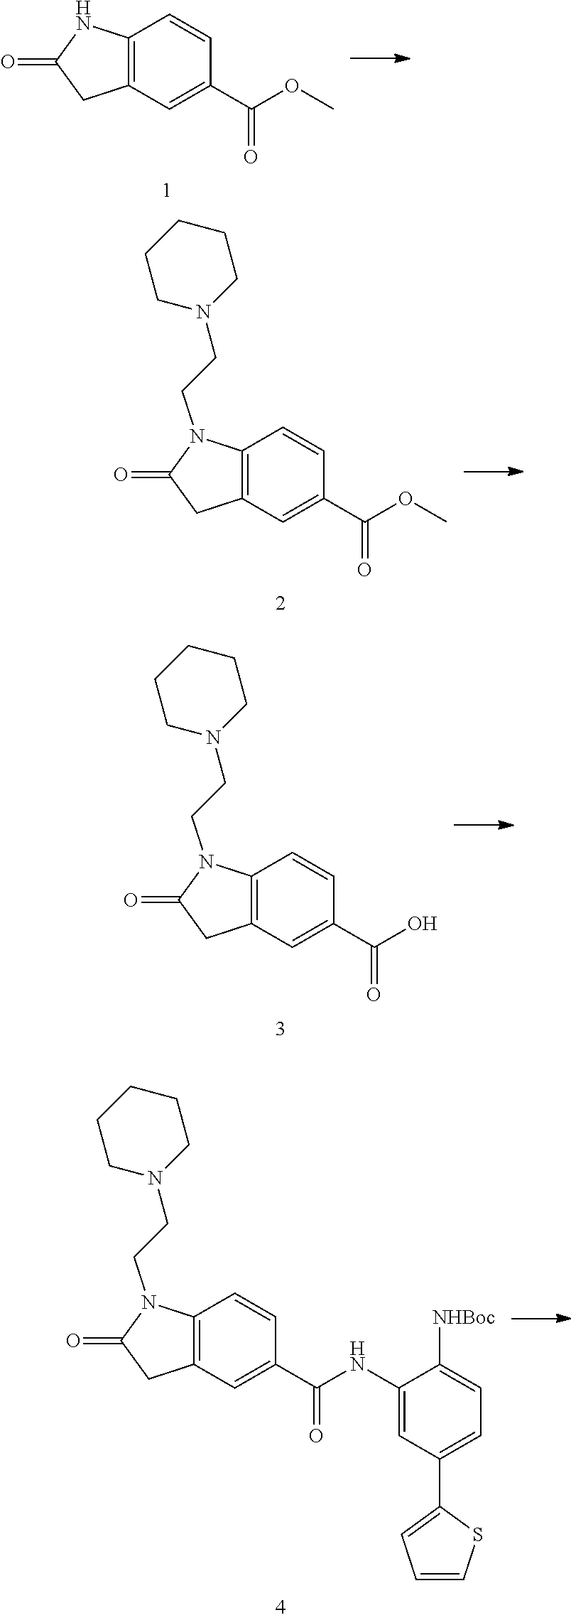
C12=C(C=C(C(OC)=O)C=C1)CC(=O)N2.C12=C(C=C(C(OC)=O)C=C1)CC(=O)N2CCN1CCCCC1.C12=C(C=C(C(O)=O)C=C1)CC(=O)N2CCN1CCCCC1.C12=C(C=C(C(NC3=CC(C4=CC=CS4)=CC=C3[NHBoc])=O)C=C1)CC(=O)N2CCN1CCCCC1
